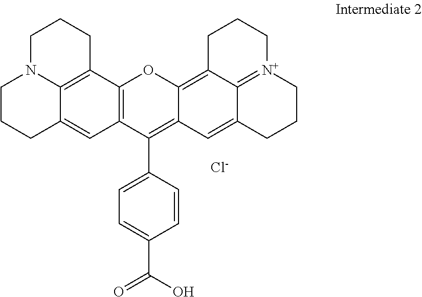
C1N2C3=C(CC1)C1=C(C=C3CCC2)C(C2=CC=C(C(O)=O)C=C2)=C2C(=C3C4=[N+](CCCC4=C2)CCC3)O1.[Cl-]
